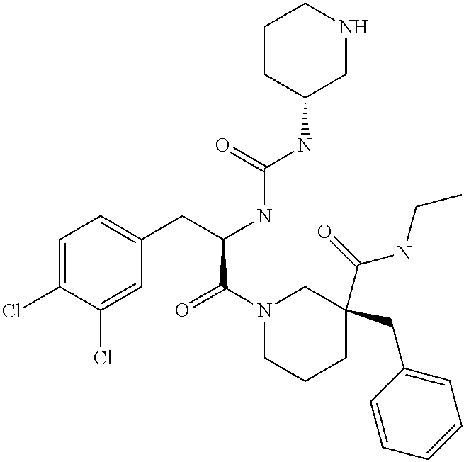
C1=C(Cl)C(Cl)=CC(CC(NC(NC2CNCCC2)=O)C(N2CCCC(C(=O)NCC)(CC3=CC=CC=C3)C2)=O)=C1
